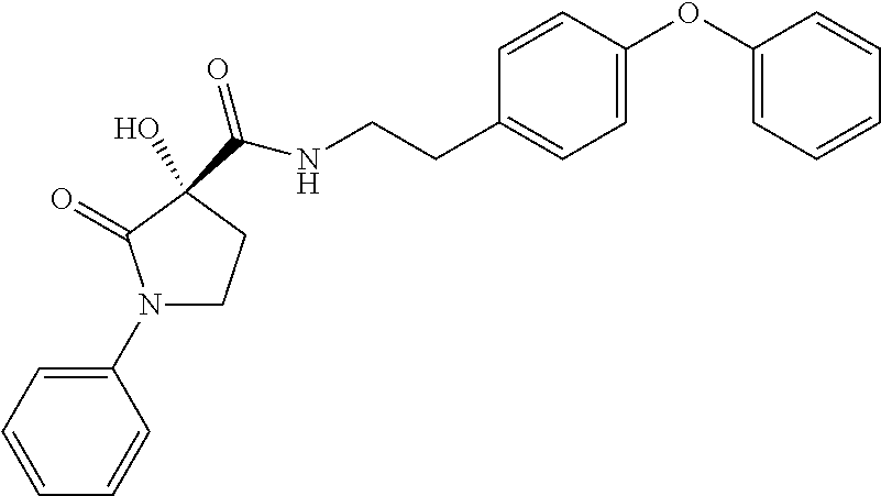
N1(C2=CC=CC=C2)CCC(C(=O)NCCC2=CC=C(OC3=CC=CC=C3)C=C2)(O)C1=O
